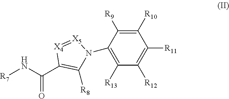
[R7]NC(C1=C([R8])N(C2=C([R13])C([R12])=C([R11])C([R10])=C2[R9])[X5]=[X4]1)=O
